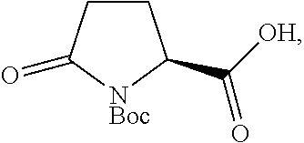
C1CC(=O)[NBoc]C1C([OH])=O
